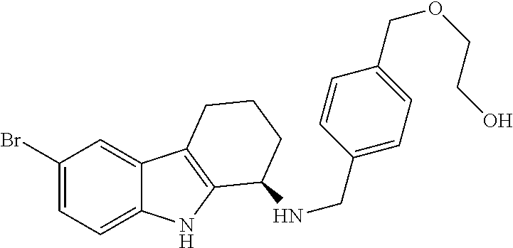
C1(Br)=CC=C2C(=C1)C1=C(N2)C(NCC2=CC=C(COCCO)C=C2)CCC1
